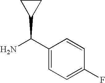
C1(C(N)C2CC2)=CC=C(F)C=C1
